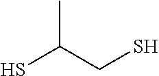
SC(CS)C
